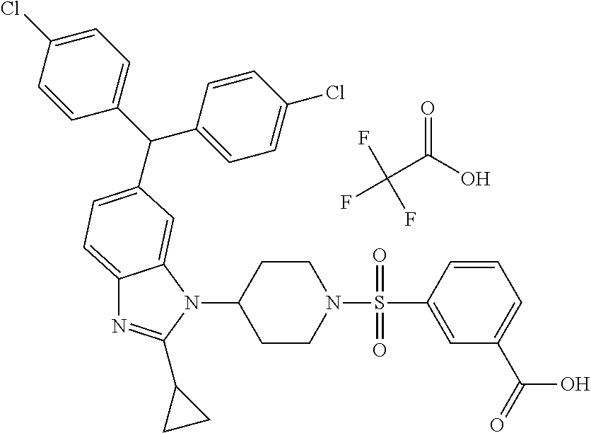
C12=CC=C(C(C3=CC=C(Cl)C=C3)C3=CC=C(Cl)C=C3)C=C1N(C1CCN(S(C3=CC(C(=O)O)=CC=C3)(=O)=O)CC1)C(C1CC1)=N2.C(C(O)=O)(F)(F)F
